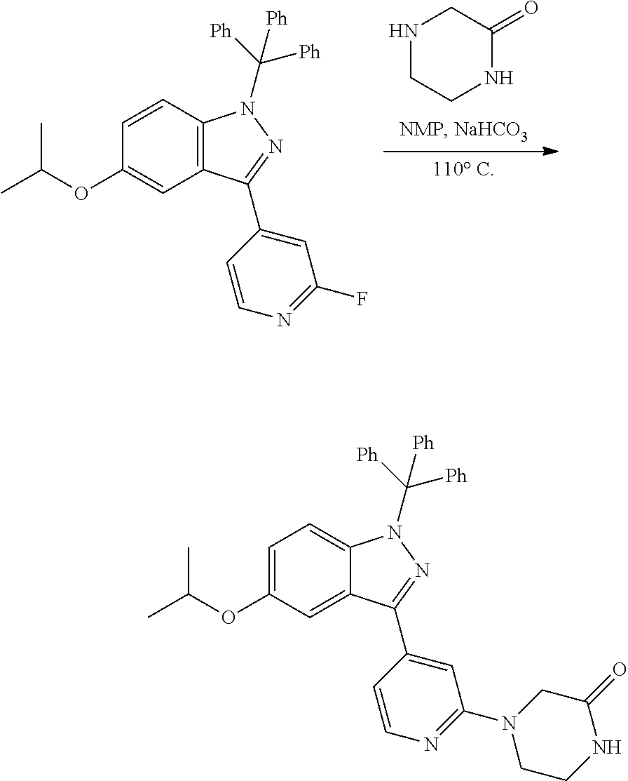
N1CCNC(=O)C1.C1=CC2=C(C=C1OC(C)C)C(C1=CC(F)=NC=C1)=NN2C([Ph])([Ph])[Ph].C1=C(OC(C)C)C=C2C(=C1)N(C([Ph])([Ph])[Ph])N=C2C1=CC(N2CCNC(=O)C2)=NC=C1
